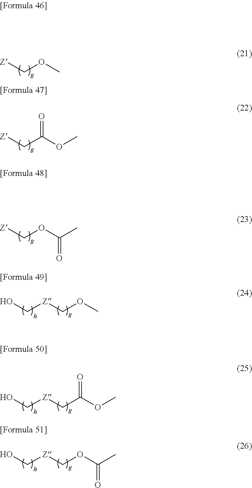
[Z]COC.[Z]CC(OC)=O.[Z]COC(C)=O.OC[Z]COC.OC[Z]CC(OC)=O.OC[Z]COC(=O)C
